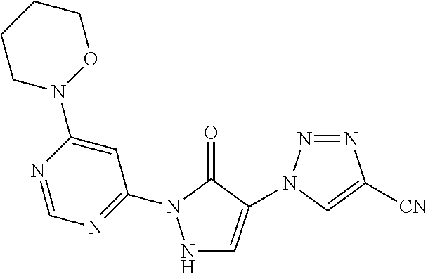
N1=C(N2NC=C(N3N=NC([CN])=C3)C2=O)C=C(N2OCCCC2)N=C1
